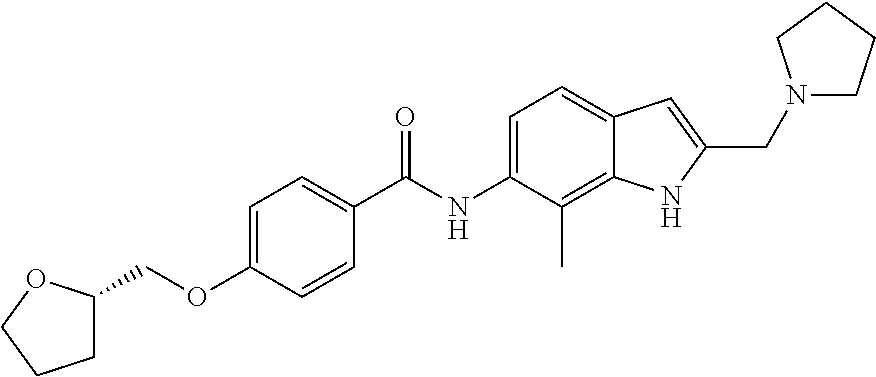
C1=C(OCC2CCCO2)C=CC(C(NC2=CC=C3C(=C2C)NC(CN2CCCC2)=C3)=O)=C1
